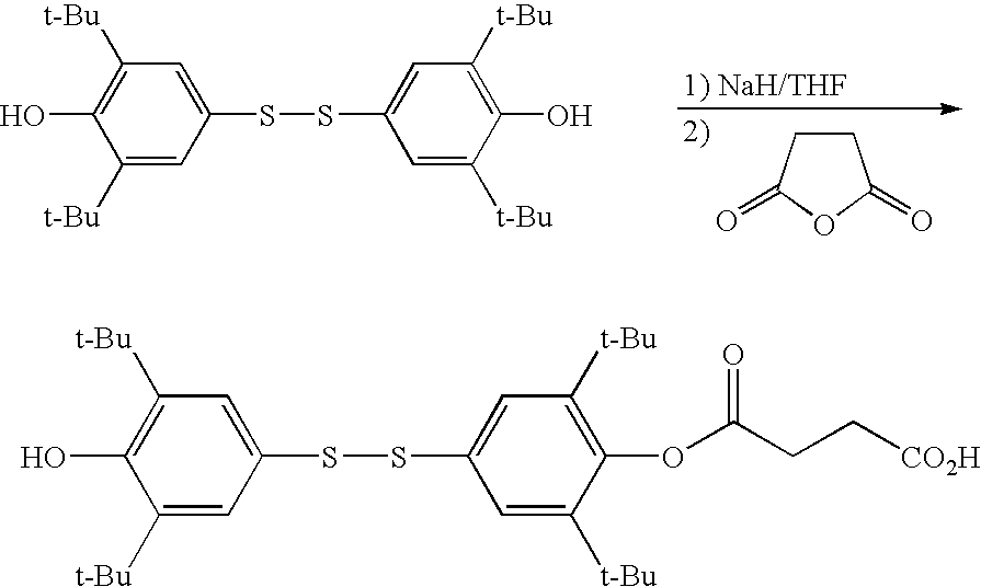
C1CC(=O)OC1=O.S(C1=CC([t-Bu])=C(O)C([t-Bu])=C1)SC1=CC([t-Bu])=C(O)C([t-Bu])=C1.S(C1=CC([t-Bu])=C(O)C([t-Bu])=C1)SC1=CC([t-Bu])=C(OC(CC[CO2H])=O)C([t-Bu])=C1
